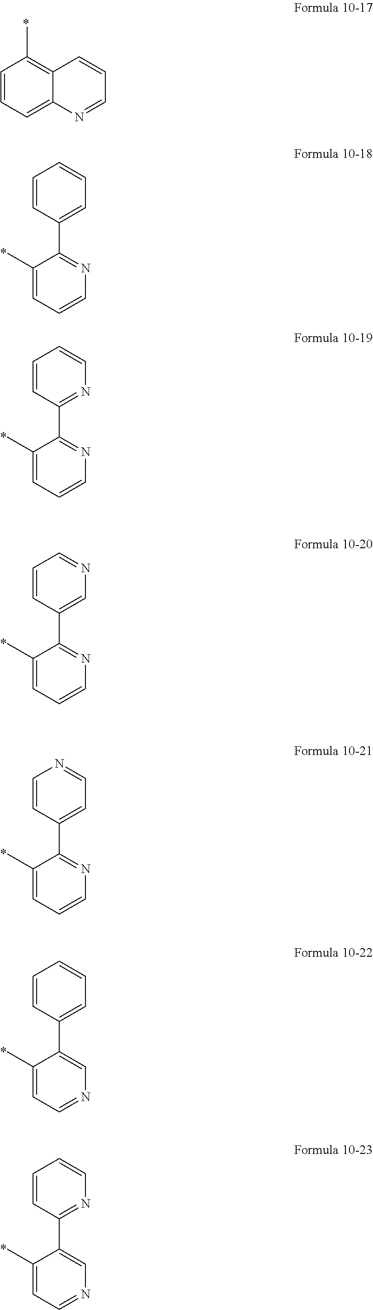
C1=CC=C2C(=C1C)C=CC=N2.C1(C)=CC=CN=C1C1=CC=CC=C1.C1(C)=CC=CN=C1C1=NC=CC=C1.C1(C)=CC=CN=C1C1=CN=CC=C1.C1(C)=CC=CN=C1C1=CC=NC=C1.C1(C)=CC=NC=C1C1=CC=CC=C1.C1(C)=CC=NC=C1C1=NC=CC=C1
